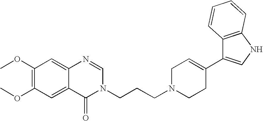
C1(OC)=C(OC)C=C2C(=C1)N=CN(CCCN1CCC(C3=CNC4=C3C=CC=C4)=CC1)C2=O
